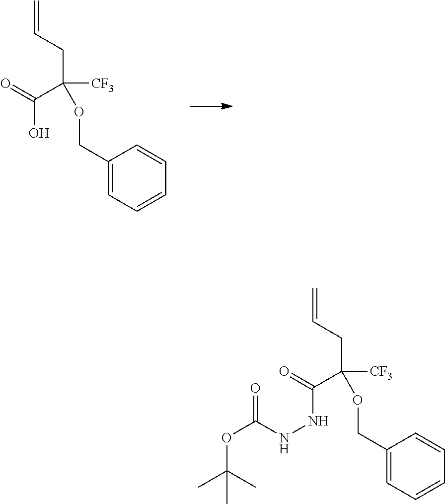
C(C(CC=C)([CF3])OCC1=CC=CC=C1)(=O)O.C(C(CC=C)([CF3])OCC1=CC=CC=C1)(=O)NNC(OC(C)(C)C)=O
